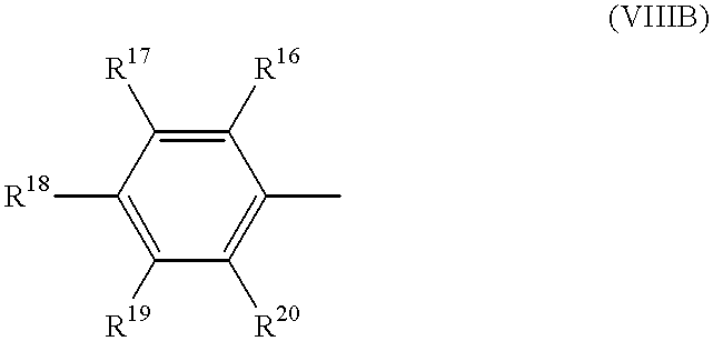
C1([R16])=C([R17])C([R18])=C([R19])C([R20])=C1C
